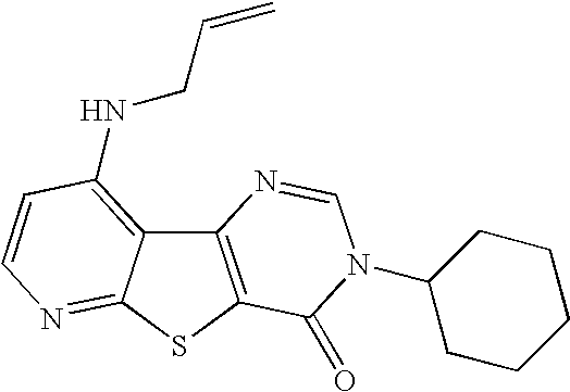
C12=C(SC3=NC=CC(NCC=C)=C13)C(=O)N(C1CCCCC1)C=N2
